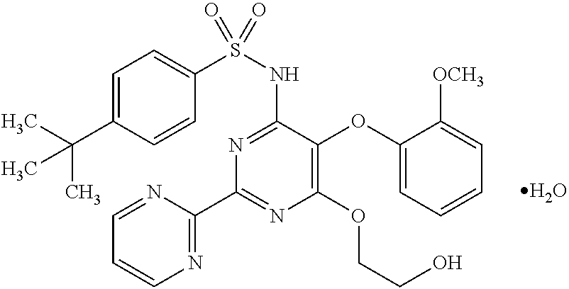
C1=C(C(C)(C)C)C=CC(S(NC2=NC(C3=NC=CC=N3)=NC(OCCO)=C2OC2=CC=CC=C2[OCH3])(=O)=O)=C1.O
